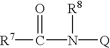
[R7]C(N([Q])[R8])=O
